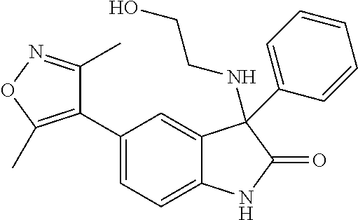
C1(C2=CC=C3C(=C2)C(NCCO)(C2=CC=CC=C2)C(=O)N3)=C(C)ON=C1C
